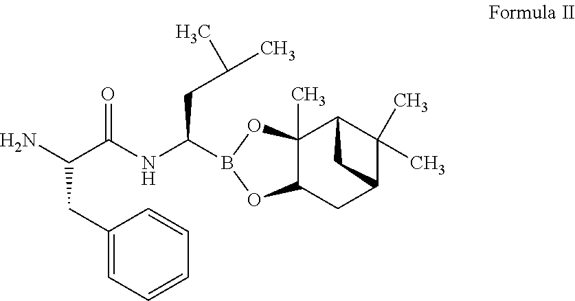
C(CC1=CC=CC=C1)(C(NC(B1OC2(C)C(O1)CC1C(C)(C)C2C1)CC(C)C)=O)N
